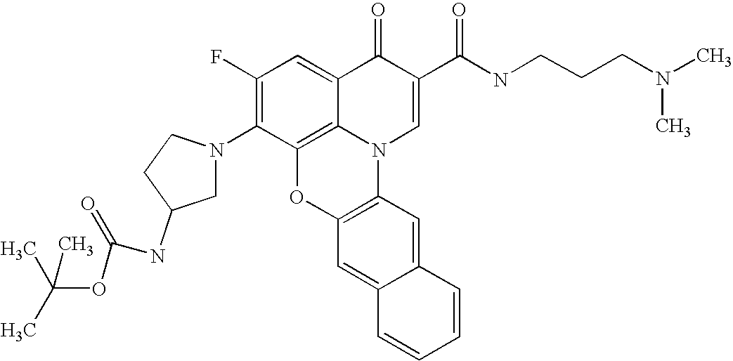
C1(F)=C(N2CC(NC(OC(C)(C)C)=O)CC2)C2=C3C(=C1)C(=O)C(C(NCCCN(C)C)=O)=CN3C1=C(O2)C=C2C(=C1)C=CC=C2
